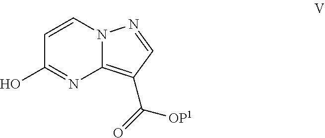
C1=CN2C(=C(C(=O)[OP1])C=N2)N=C1O
